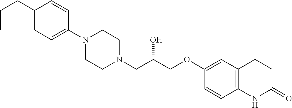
C1(CCC)=CC=C(N2CCN(CC(COC3=CC4=C(C=C3)NC(=O)CC4)O)CC2)C=C1
